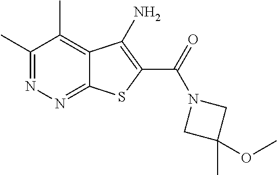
C1(C)=NN=C2C(=C1C)C(N)=C(C(=O)N1CC(OC)(C)C1)S2
